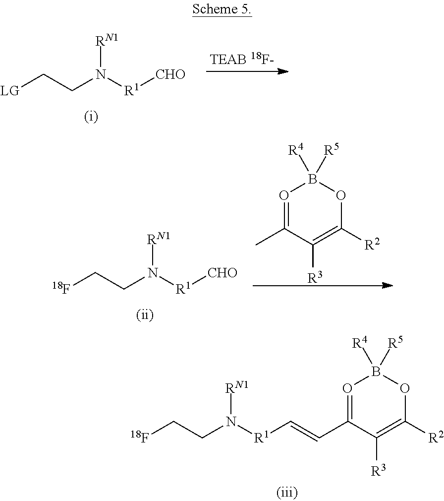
O1=C(C=C[R1]N(CC[18F])[RN1])C([R3])=C([R2])OB1([R4])[R5].[CHO][R1]N(CC[LG])[RN1].O1=C(C)C([R3])=C([R2])OB1([R4])[R5].[CHO][R1]N(CC[18F])[RN1]
